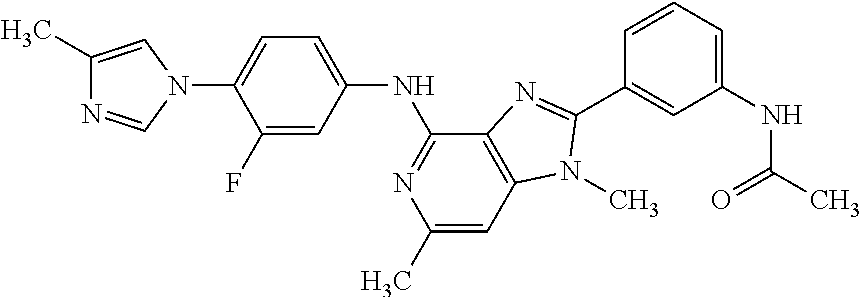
C1(C)=CN(C2=CC=C(NC3=NC(C)=CC4=C3N=C(C3=CC(NC(C)=O)=CC=C3)N4C)C=C2F)C=N1
